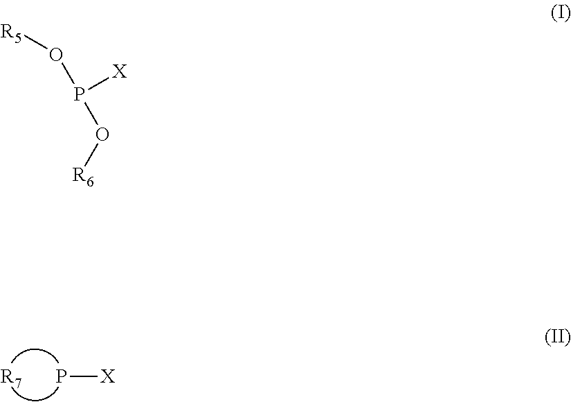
P[X].[R7].[R5]OP([X])O[R6]
